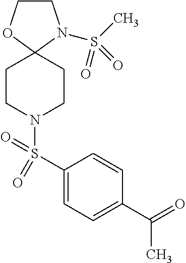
C1COC2(N1S(C)(=O)=O)CCN(S(C1=CC=C(C(=O)C)C=C1)(=O)=O)CC2
